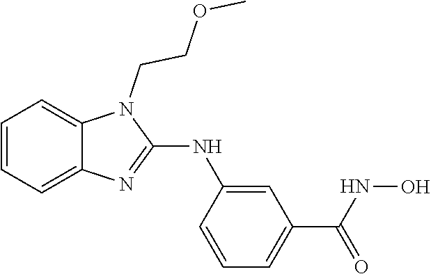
C1=CC=C2C(=C1)N(CCOC)C(NC1=CC(C(=O)NO)=CC=C1)=N2
